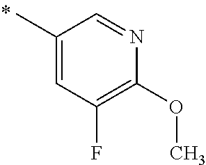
CC1=CC(F)=C(OC)N=C1
